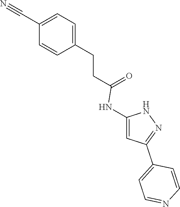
C1=C(CCC(=O)NC2=CC(C3=CC=NC=C3)=NN2)C=CC(C#N)=C1
